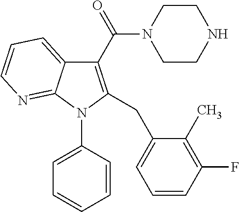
C1(C(=O)N2CCNCC2)=C(CC2=CC=CC(F)=C2C)N(C2=CC=CC=C2)C2=NC=CC=C12
